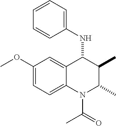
C1(OC)=CC=C2C(=C1)C(NC1=CC=CC=C1)C(C)C(C)N2C(C)=O
